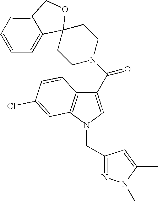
C12=CC=CC=C1C1(OC2)CCN(C(=O)C2=CN(CC3=NN(C)C(C)=C3)C3=C2C=CC(Cl)=C3)CC1
